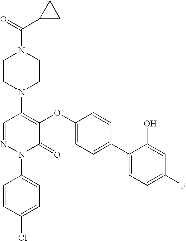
N1(C2=C(OC3=CC=C(C4=CC=C(F)C=C4O)C=C3)C(=O)N(C3=CC=C(Cl)C=C3)N=C2)CCN(C(C2CC2)=O)CC1
